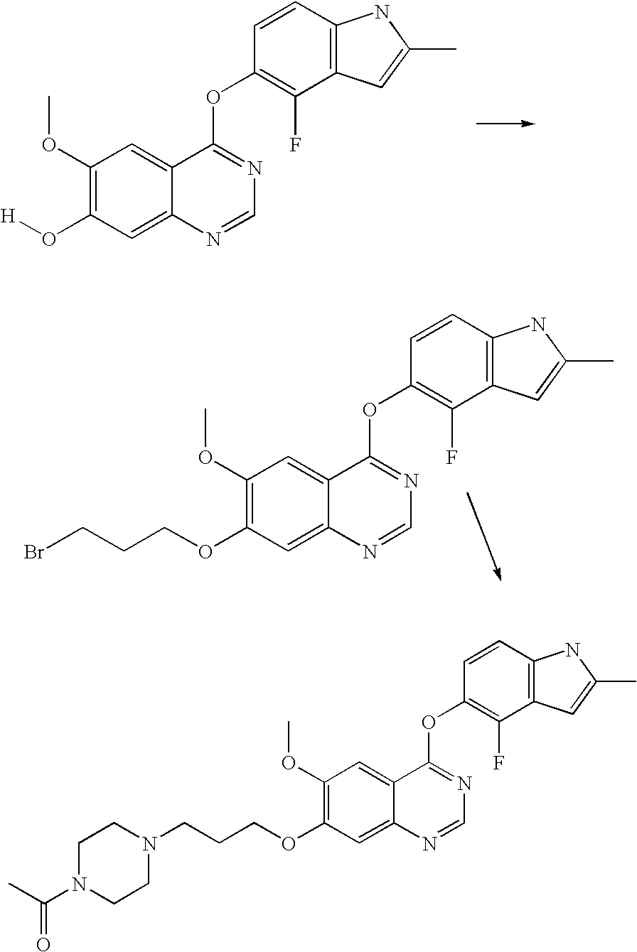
C1(OC)=C(O[H])C=C2C(=C1)C(OC1=C(F)C3=C(C=C1)NC(C)=C3)=NC=N2.C1(OC)=C(OCCCBr)C=C2C(=C1)C(OC1=C(F)C3=C(C=C1)NC(C)=C3)=NC=N2.C1(OC)=C(OCCCN2CCN(C(C)=O)CC2)C=C2C(=C1)C(OC1=C(F)C3=C(C=C1)NC(C)=C3)=NC=N2
